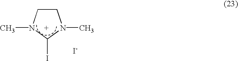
CN1CCN(C)C1I.[I-]
